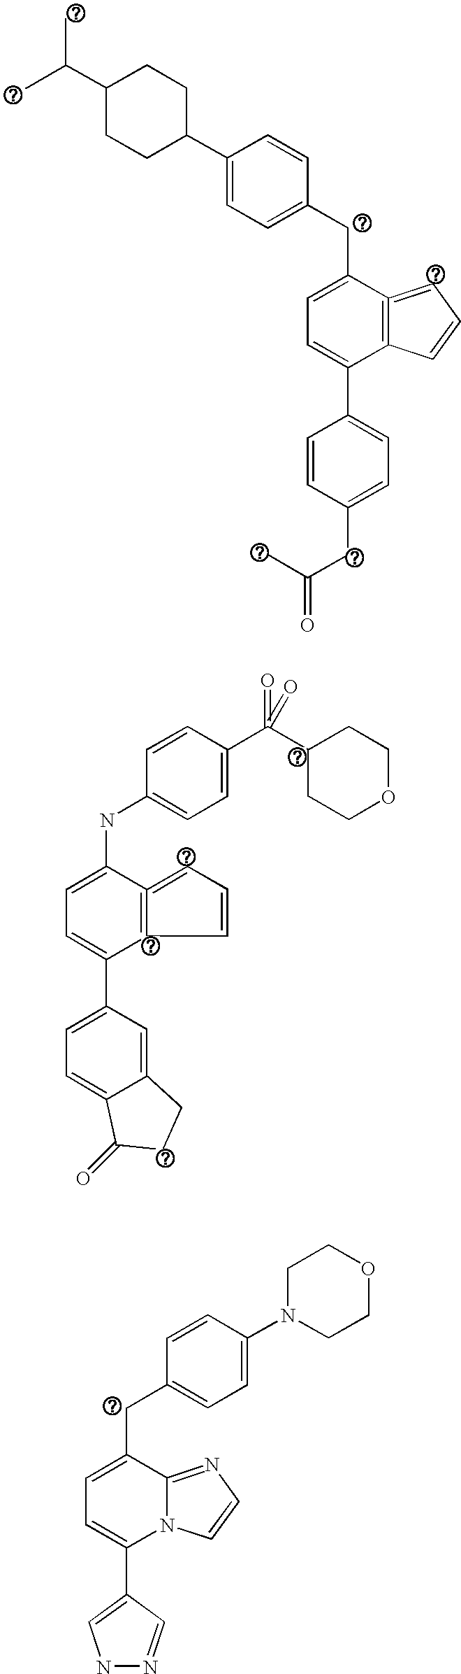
C1=CC(CC(=O)C)=CC=C1C1=CC=C(CC2=CC=C(C3CCC(C(C)C)CC3)C=C2)C2=C1C=CC=2.C1(C2=CC=C(NC3=CC=C(C(C4CCOCC4)(=O)=O)C=C3)C3=C2C=CC=3)=CC=C2C(=C1)CCC2=O.N1N=CC(C2=CC=C(CC3=CC=C(N4CCOCC4)C=C3)C3=NC=CN23)=C1
